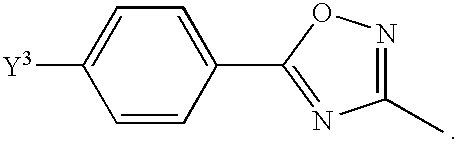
C1=CC(C2=NC(C)=NO2)=CC=C1[Y3]
